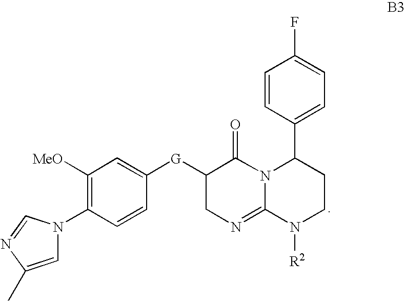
C12=NCC([G]C3=CC([MeO])=C(N4C=C(C)N=C4)C=C3)C(=O)N1C(C1=CC=C(F)C=C1)CCN2[R2]
